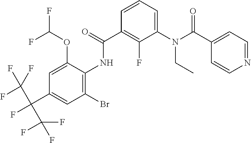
C1=CC=C(N(C(C2=CC=NC=C2)=O)CC)C(F)=C1C(=O)NC1=C(Br)C=C(C(C(F)(F)F)(C(F)(F)F)F)C=C1OC(F)F
